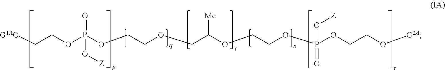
[G1AO]CCOP(OCCOCC(OCCOP(OCCO[G2A])(O[Z])=O)[Me])(=O)O[Z]
